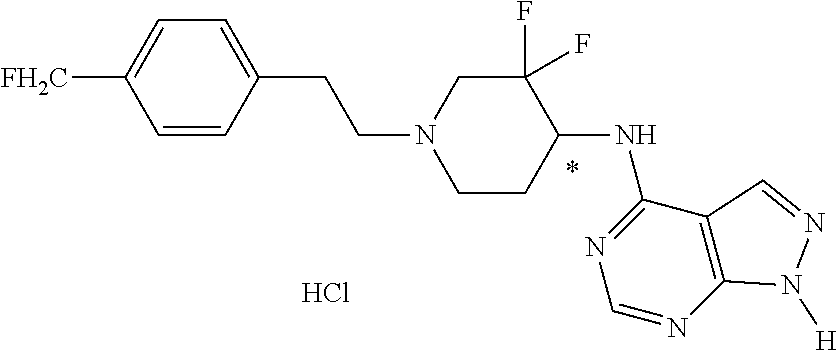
C1=CC(CCN2CCC(NC3=NC=NC4=C3C=NN4[H])C(F)(F)C2)=CC=C1[FH2C].Cl
